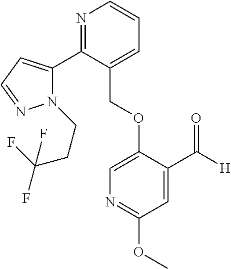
C(OC1=CN=C(OC)C=C1C([H])=O)C1=CC=CN=C1C1=CC=NN1CCC(F)(F)F
